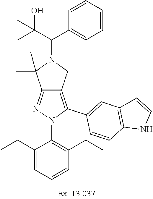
C12=NN(C3=C(CC)C=CC=C3CC)C(C3=CC4=C(C=C3)NC=C4)=C1CN(C(C1=CC=CC=C1)C(C)(O)C)C2(C)C
